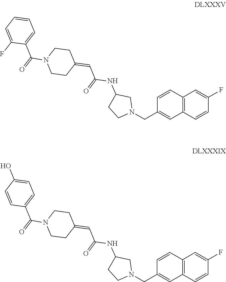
C12=C(C=CC(F)=C1)C=C(CN1CC(NC(C=C3CCN(C(=O)C4=CC=CC=C4F)CC3)=O)CC1)C=C2.C12=C(C=CC(F)=C1)C=C(CN1CC(NC(C=C3CCN(C(=O)C4=CC=C(O)C=C4)CC3)=O)CC1)C=C2
